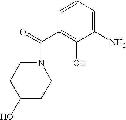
C1(O)CCN(C(=O)C2=C(O)C(N)=CC=C2)CC1
